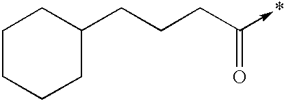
C1CCCC(CCCC(->*)=O)C1
